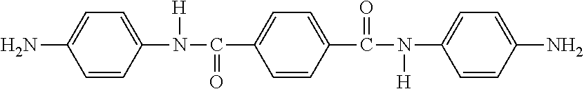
C1=C(N(C(C2=CC=C(C(N(C3=CC=C(N)C=C3)[H])=O)C=C2)=O)[H])C=CC(N)=C1
